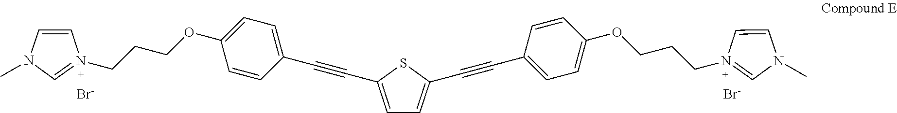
[Br-].[Br-].N1(C)C=CN(CCCOC2=CC=C(C#CC3=CC=C(C#CC4=CC=C(OCCCN5=CN(C)C=C5)C=C4)S3)C=C2)=C1
